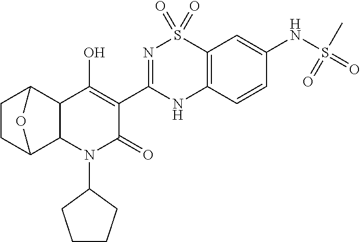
C1(O)=C(C2=NS(=O)(=O)C3=C(N2)C=CC(NS(C)(=O)=O)=C3)C(=O)N(C2CCCC2)C2C1C1CCC2O1
